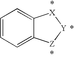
C1=CC=C2C(=C1)[X][Y][Z]2
